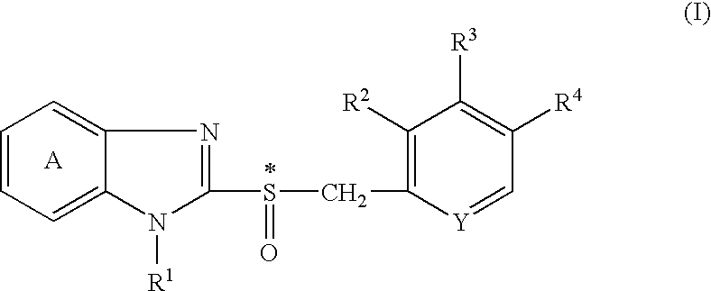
C1=CC=C2C(=C1)N=C(S(=O)CC1=C([R2])C([R3])=C([R4])C=[Y]1)N2[R1].*
